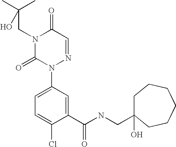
C1(C(NCC2(O)CCCCCC2)=O)=CC(N2N=CC(=O)N(CC(C)(C)O)C2=O)=CC=C1Cl
